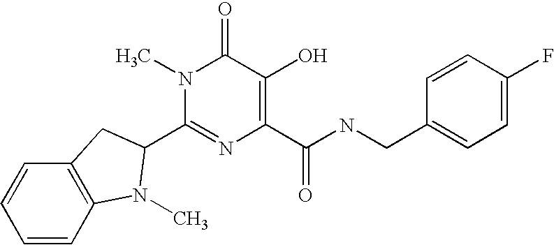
C1=CC2=C(C=C1)CC(C1=NC(C(=O)NCC3=CC=C(F)C=C3)=C(O)C(=O)N1C)N2C
